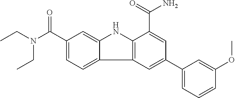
C1(C(=O)N(CC)CC)=CC=C2C(=C1)NC1=C2C=C(C2=CC=CC(OC)=C2)C=C1C(=O)N
